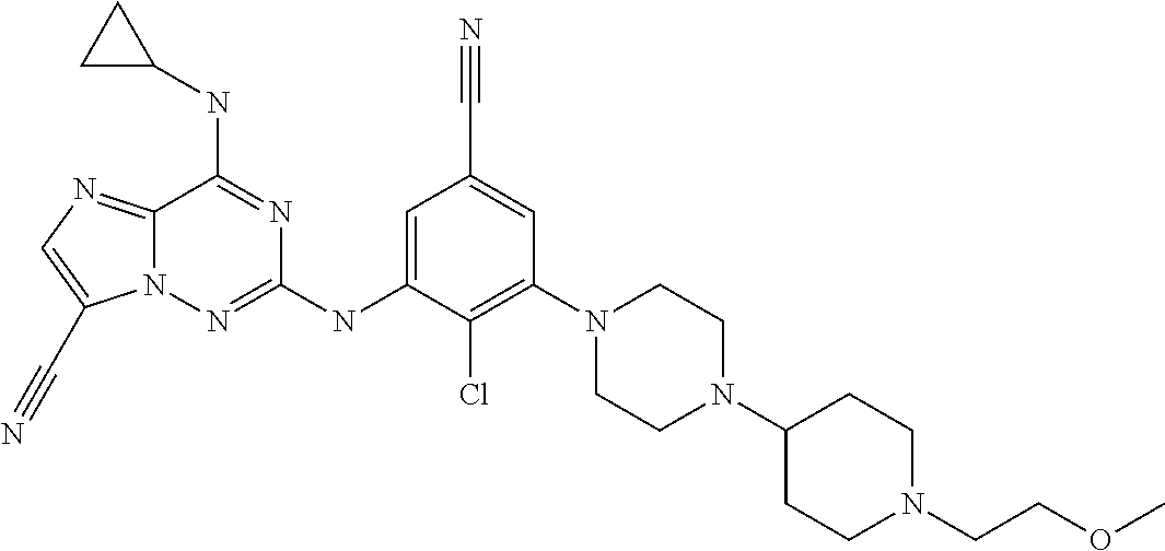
C1=C(NC2=NN3C(=NC=C3C#N)C(NC3CC3)=N2)C(Cl)=C(N2CCN(C3CCN(CCOC)CC3)CC2)C=C1C#N
